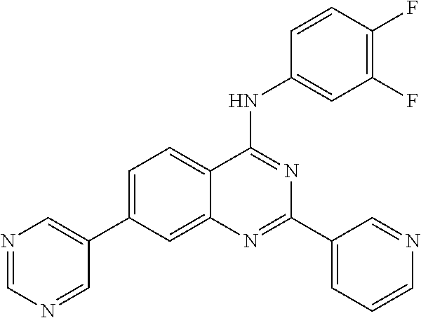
C1=C(C2=CN=CN=C2)C=C2C(=C1)C(NC1=CC(F)=C(F)C=C1)=NC(C1=CC=CN=C1)=N2
